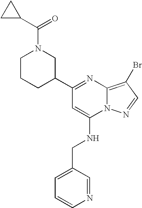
C1(C2=NC3=C(Br)C=NN3C(NCC3=CC=CN=C3)=C2)CCCN(C(=O)C2CC2)C1
